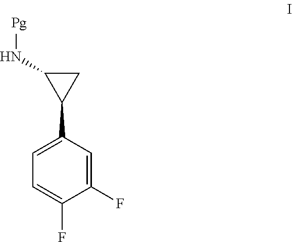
C1(F)=CC(C2CC2N[Pg])=CC=C1F
